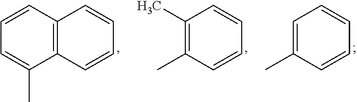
CC1=CC=CC=C1.C1=CC2=C(C(C)=C1)C=CC=C2.C1(C)=C(C)C=CC=C1
